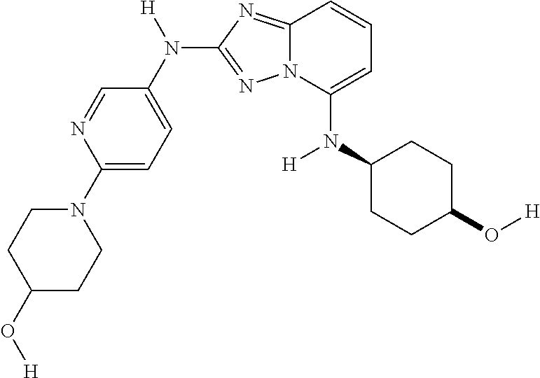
C1=NC(N2CCC(O[H])CC2)=CC=C1N([H])C1=NN2C(=N1)C=CC=C2N(C1CCC(O[H])CC1)[H]
